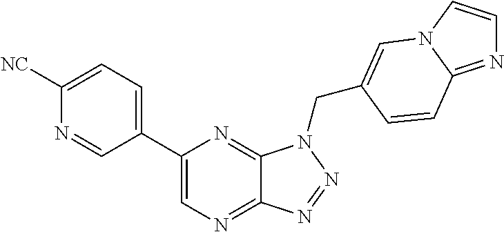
C1=C(C2=CN=C3C(=N2)N(CC2=CN4C=CN=C4C=C2)N=N3)C=NC([NC])=C1
